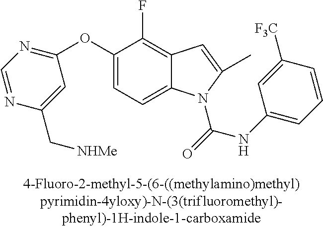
C1(OC2=NC=NC(C[NHMe])=C2)=CC=C2C(=C1F)C=C(C)N2C(NC1=CC=CC([F3C])=C1)=O
